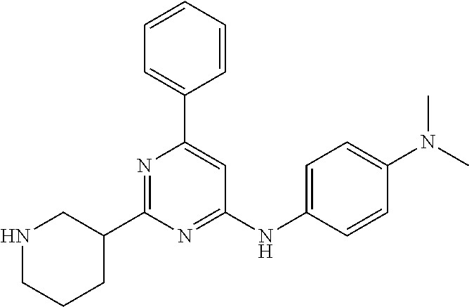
C1=CC=CC(C2=CC(NC3=CC=C(N(C)C)C=C3)=NC(C3CNCCC3)=N2)=C1
